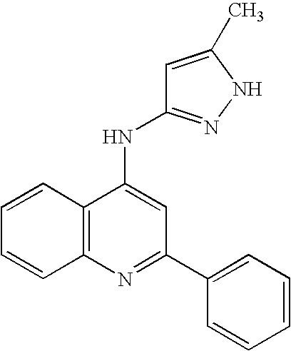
N1=C(C2=CC=CC=C2)C=C(NC2=NNC(C)=C2)C2=C1C=CC=C2
